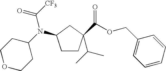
C1CC(C(=O)OCC2=CC=CC=C2)(C(C)C)CC1N(C1CCOCC1)C([CF3])=O
